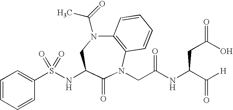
C12=C(N(CC(NC(C([H])=O)CC(=O)O)=O)C(=O)C(NS(=O)(C3=CC=CC=C3)=O)CN1C(=O)C)C=CC=C2
